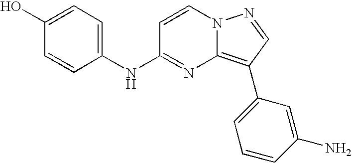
C1(O)=CC=C(NC2=NC3=C(C4=CC=CC(N)=C4)C=NN3C=C2)C=C1
